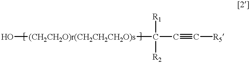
O[(CH2CH2O)r(CH2CH2CH2O)s]C(C#C[R5])([R1])[R2]
